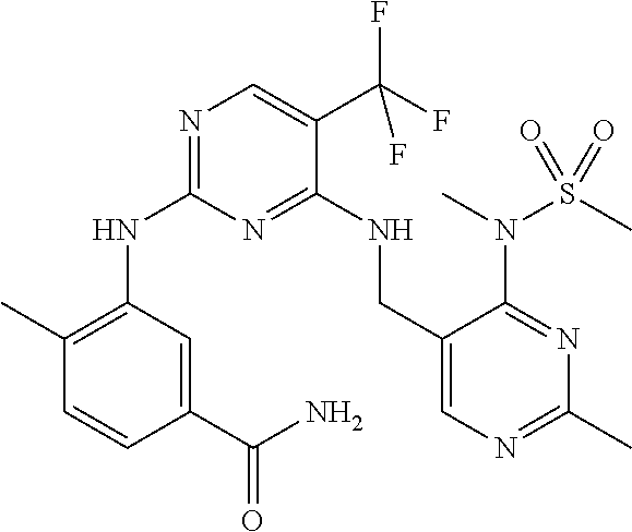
C1(C)=C(NC2=NC=C(C(F)(F)F)C(NCC3=CN=C(C)N=C3N(C)S(C)(=O)=O)=N2)C=C(C(=O)N)C=C1
